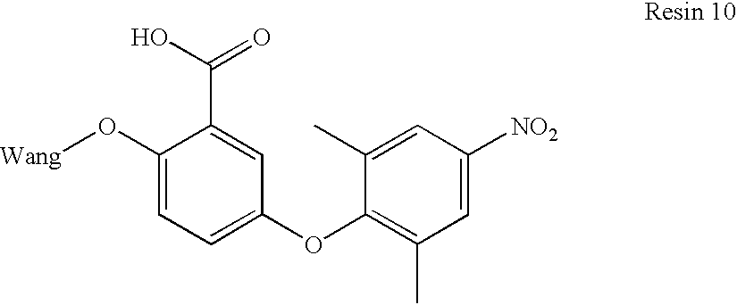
C1(O[Wang])=CC=C(OC2=C(C)C=C([NO2])C=C2C)C=C1C(O)=O
